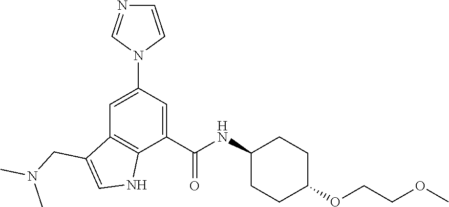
C1=C(N2C=CN=C2)C=C(C(NC2CCC(OCCOC)CC2)=O)C2=C1C(CN(C)C)=CN2
